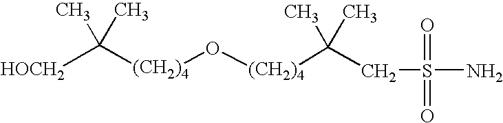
C([(CH2)4]O[(CH2)4]C(C)(C)CS(N)(=O)=O)(C)(C)[HOCH2]
